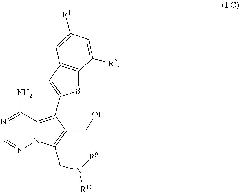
N1=C(N)C2=C(C3=CC4=C(S3)C([R2])=CC([R1])=C4)C(CO)=C(CN([R10])[R9])N2N=C1
